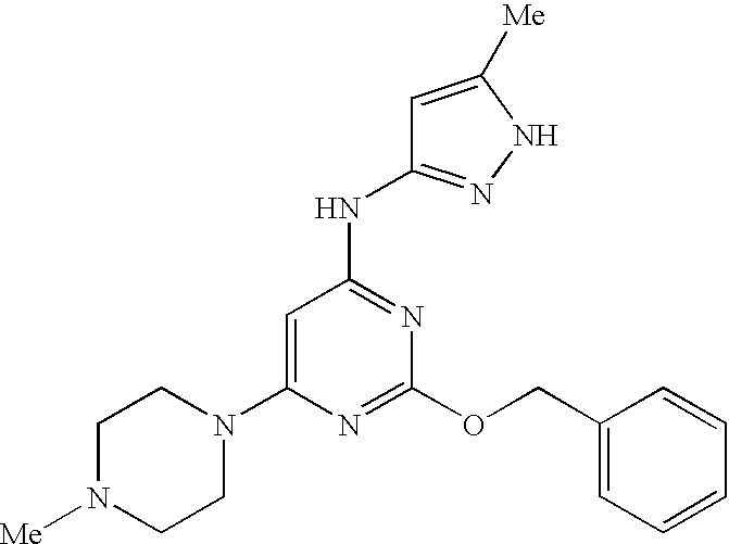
C1N([Me])CCN(C2=CC(NC3=NNC([Me])=C3)=NC(OCC3=CC=CC=C3)=N2)C1
